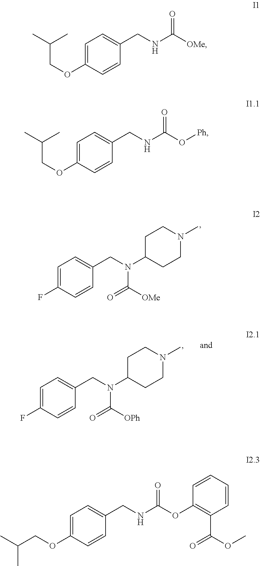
C1=C(F)C=CC(CN(C([OMe])=O)C2CCN(C)CC2)=C1.C1=C(F)C=CC(CN(C([OPh])=O)C2CCN(C)CC2)=C1.C1=C(OCC(C)C)C=CC(CNC([OMe])=O)=C1.C1=C(OCC(C)C)C=CC(CNC(O[Ph])=O)=C1.C1=C(OCC(C)C)C=CC(CNC(OC2=C(C(OC)=O)C=CC=C2)=O)=C1
